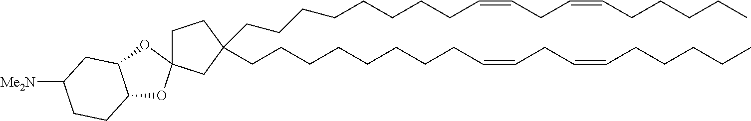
C(CCCCCCCC=CCC=CCCCCC)C1(CCCCCCCCC=CCC=CCCCCC)CC2(CC1)OC1C(O2)CC([Me2N])CC1
